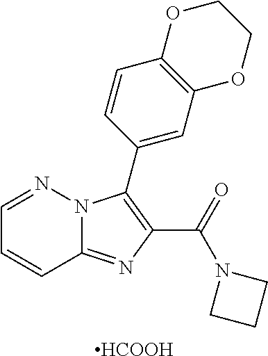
C12=NC(C(=O)N3CCC3)=C(C3=CC4=C(C=C3)OCCO4)N1N=CC=C2.[HCOOH]
